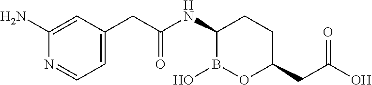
C1(CC(NC2B(O)OC(CC(O)=O)CC2)=O)=CC=NC(N)=C1
